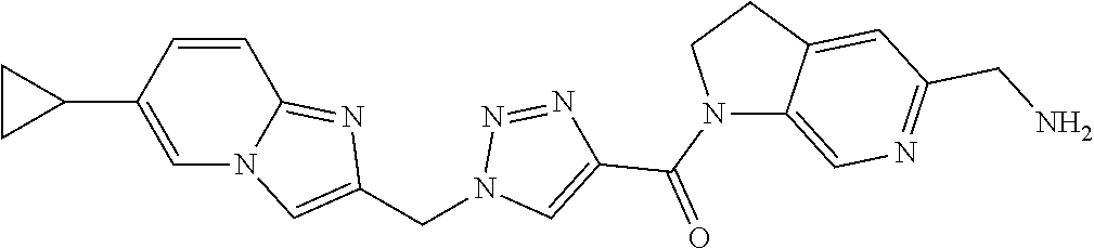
C1=CC(C2CC2)=CN2C1=NC(CN1C=C(C(N3C4=CN=C(CN)C=C4CC3)=O)N=N1)=C2
